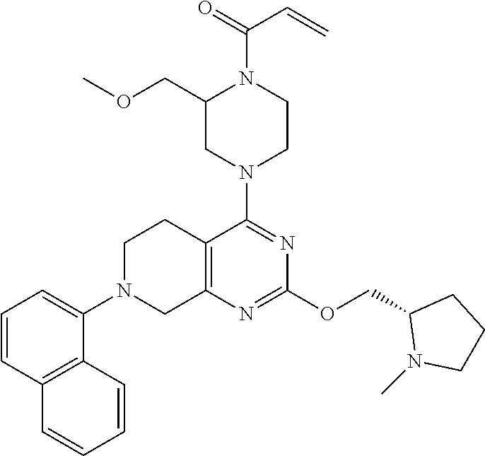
C12=C(N=C(OCC3N(C)CCC3)N=C1N1CCN(C(C=C)=O)C(COC)C1)CN(C1=CC=CC3=C1C=CC=C3)CC2
